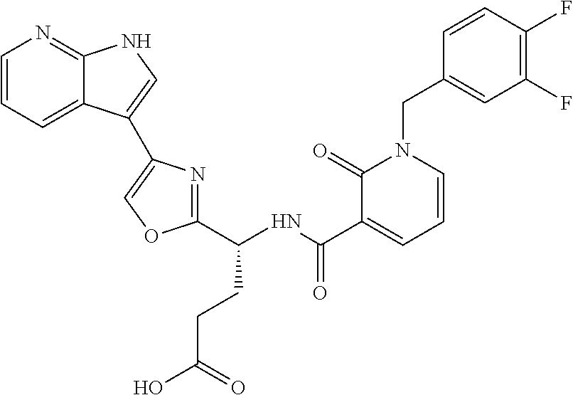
C1=CC=C2C(=N1)NC=C2C1=COC(C(NC(C2=CC=CN(CC3=CC(F)=C(F)C=C3)C2=O)=O)CCC(O)=O)=N1
